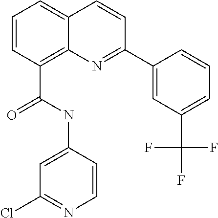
C(C1=C2C(=CC=C1)C=CC(C1=CC(C(F)(F)F)=CC=C1)=N2)(NC1=CC(Cl)=NC=C1)=O
